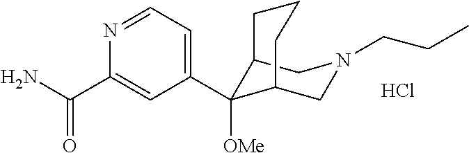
C1(C(N)=O)=CC(C2([OMe])C3CN(CCC)CC2CCC3)=CC=N1.Cl
